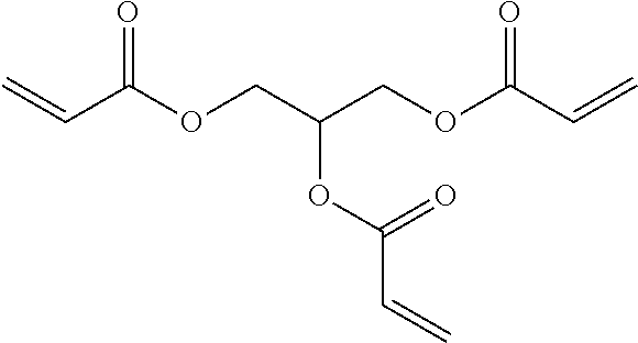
C=CC(OCC(COC(C=C)=O)OC(C=C)=O)=O
